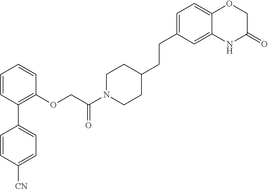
C1=CC(C2=CC=C([CN])C=C2)=C(OCC(N2CCC(CCC3=CC=C4C(=C3)NC(=O)CO4)CC2)=O)C=C1
